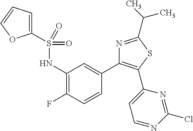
C1(NS(C2=CC=CO2)(=O)=O)=C(F)C=CC(C2=C(C3=CC=NC(Cl)=N3)SC(C(C)C)=N2)=C1
